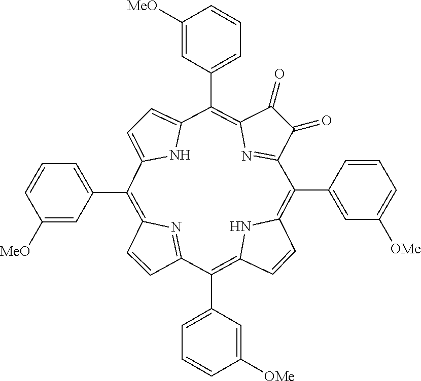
C1(C2=C3C=CC(=C(C4=CC([OMe])=CC=C4)C4=NC(=C(C5=CC=CC([MeO])=C5)C5=CC=C(N5)C(C5=CC=CC([MeO])=C5)=C5C=CC2=N5)C(=O)C4=O)N3)=CC=CC([OMe])=C1
